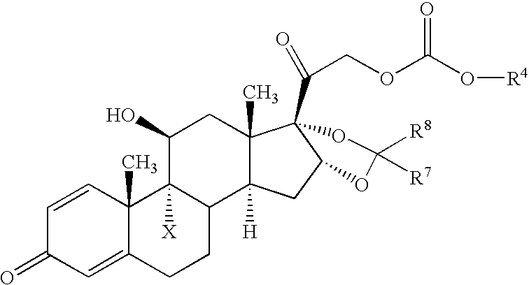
C1=CC2(C)C(=CC1=O)CCC1C2([X])C(O)CC2(C)C1([H])CC1OC([R8])([R7])OC21C(COC(O[R4])=O)=O
